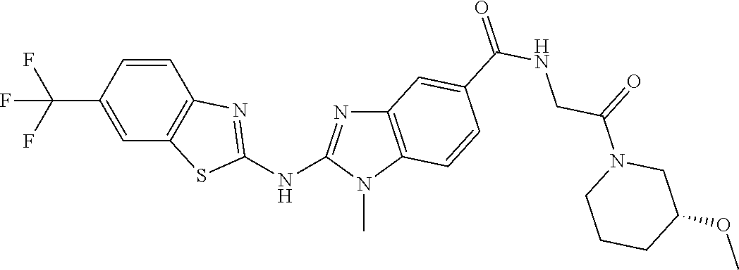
C(C1=CC2=C(C=C1)N=C(NC1=NC3=C(N1C)C=CC(C(NCC(N1CC(OC)CCC1)=O)=O)=C3)S2)(F)(F)F
